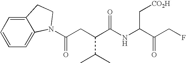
C(CC(C(NC(C(=O)CF)C[CO2H])=O)C(C)C)(=O)N1C2=CC=CC=C2CC1
